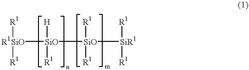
[R1SiO]([SiO]([SiO]([SiR1]([R1])[R1])([R1])[R1])([H])[R1])([R1])[R1]
